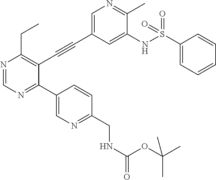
N1=CN=C(C2=CN=C(CNC(OC(C)(C)C)=O)C=C2)C(C#CC2=CN=C(C)C(NS(C3=CC=CC=C3)(=O)=O)=C2)=C1CC
